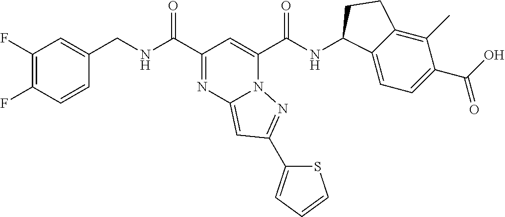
C1(F)=C(F)C=CC(CNC(C2=NC3=CC(C4=CC=CS4)=NN3C(C(NC3C4=CC=C(C(=O)O)C(C)=C4CC3)=O)=C2)=O)=C1
